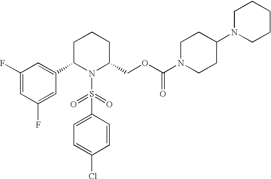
C1(F)=CC(F)=CC(C2N(S(C3=CC=C(Cl)C=C3)(=O)=O)C(COC(N3CCC(N4CCCCC4)CC3)=O)CCC2)=C1
